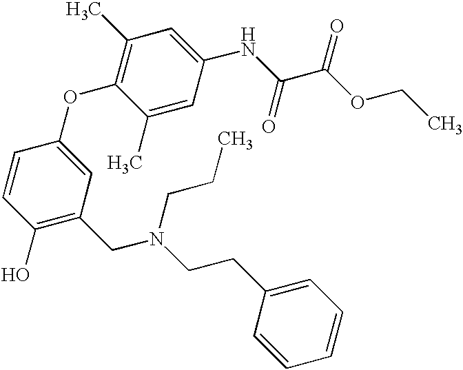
C1=CC(O)=C(CN(CCC2=CC=CC=C2)CCC)C=C1OC1=C(C)C=C(NC(C(OCC)=O)=O)C=C1C
